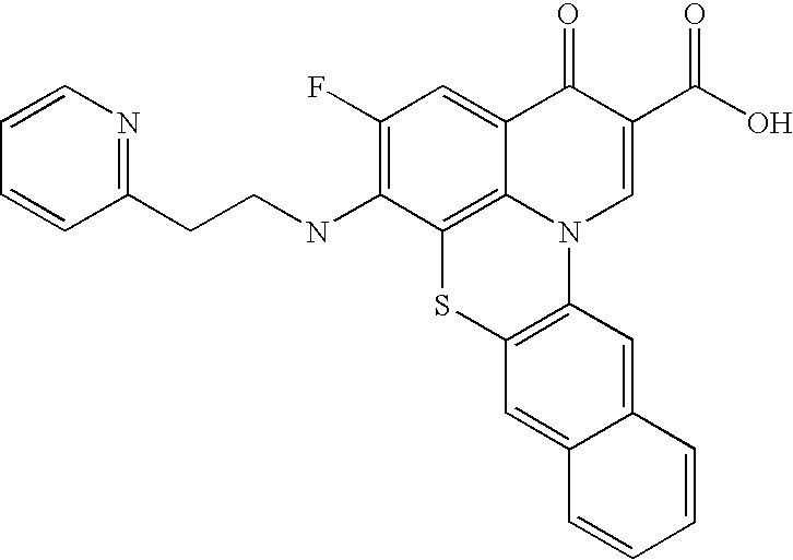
C1(F)=C(NCCC2=NC=CC=C2)C2=C3C(=C1)C(=O)C(C(O)=O)=CN3C1=C(S2)C=C2C(=C1)C=CC=C2
